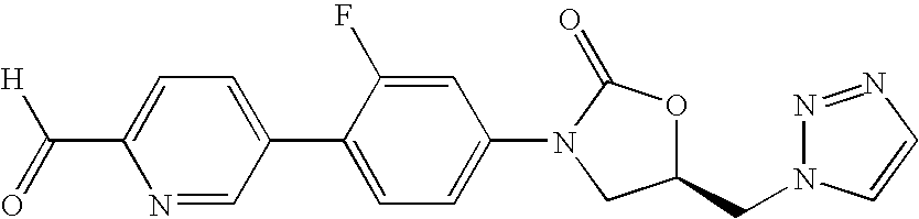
C1=C(C2=CC=C(N3C(=O)OC(CN4N=NC=C4)C3)C=C2F)C=NC(C([H])=O)=C1
